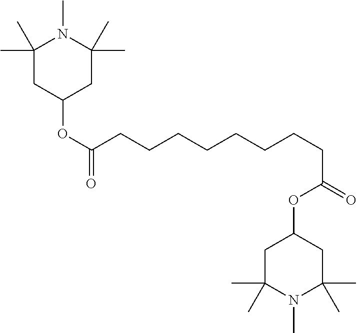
C(CCCCCCCC(=O)OC1CC(C)(C)N(C)C(C)(C)C1)C(OC1CC(C)(C)N(C)C(C)(C)C1)=O
